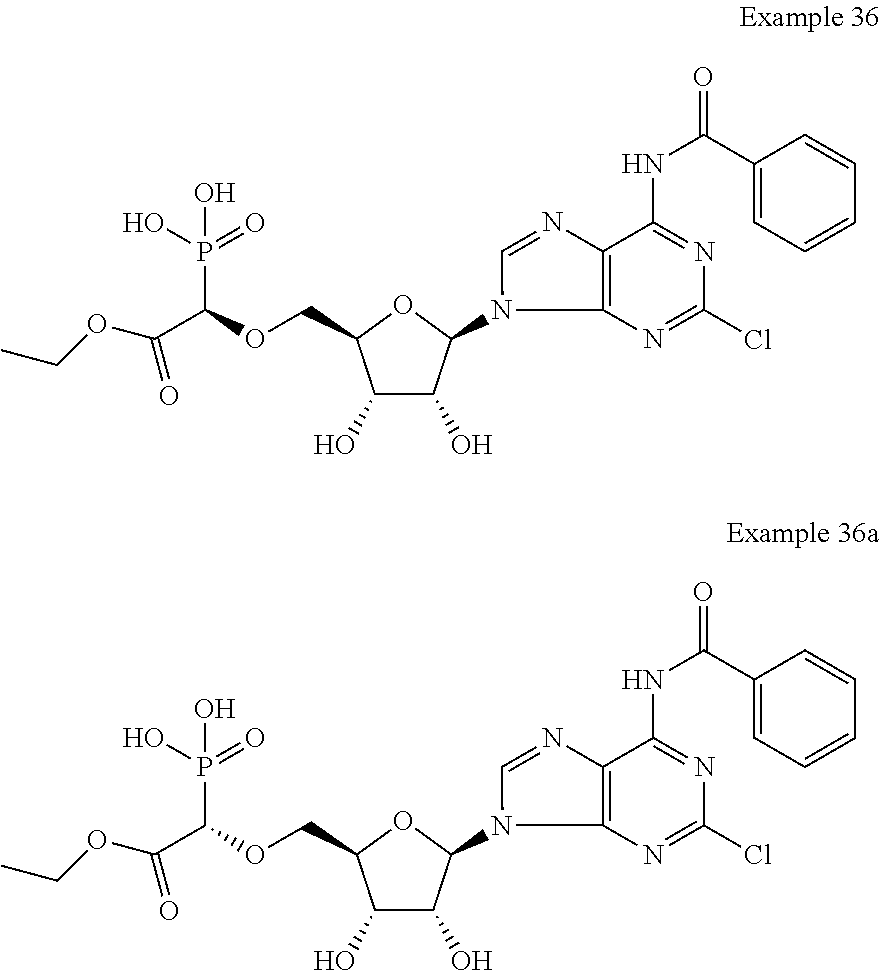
C1(O)C(O)C(N2C3=C(N=C2)C(NC(=O)C2=CC=CC=C2)=NC(Cl)=N3)OC1COC(C(OCC)=O)P(=O)(O)O.C1(O)C(O)C(N2C3=C(N=C2)C(NC(=O)C2=CC=CC=C2)=NC(Cl)=N3)OC1COC(C(OCC)=O)P(=O)(O)O
